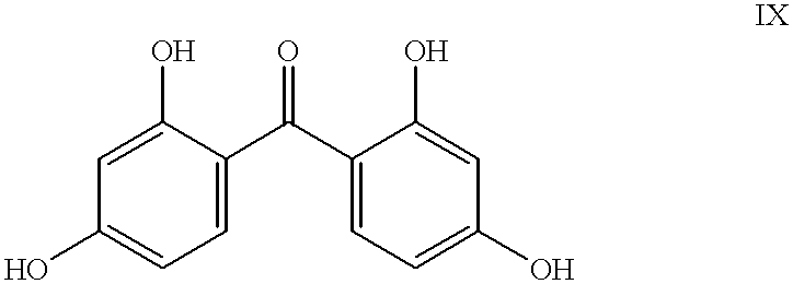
C1(O)=CC=C(C(C2=CC=C(O)C=C2O)=O)C(O)=C1
